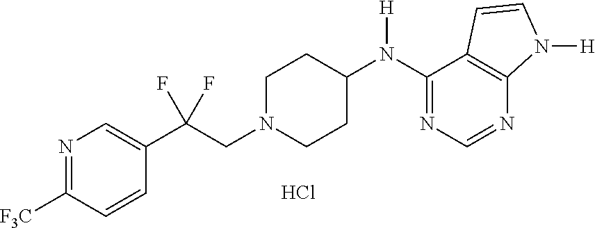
N1=C([F3C])C=CC(C(CN2CCC(N(C3=NC=NC4=C3C=CN4[H])[H])CC2)(F)F)=C1.Cl
